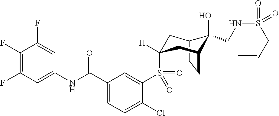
C12CCC(CC(S(C3=CC(C(NC4=CC(F)=C(F)C(F)=C4)=O)=CC=C3Cl)(=O)=O)([H])C1)C2(O)CNS(=O)(CC=C)=O
